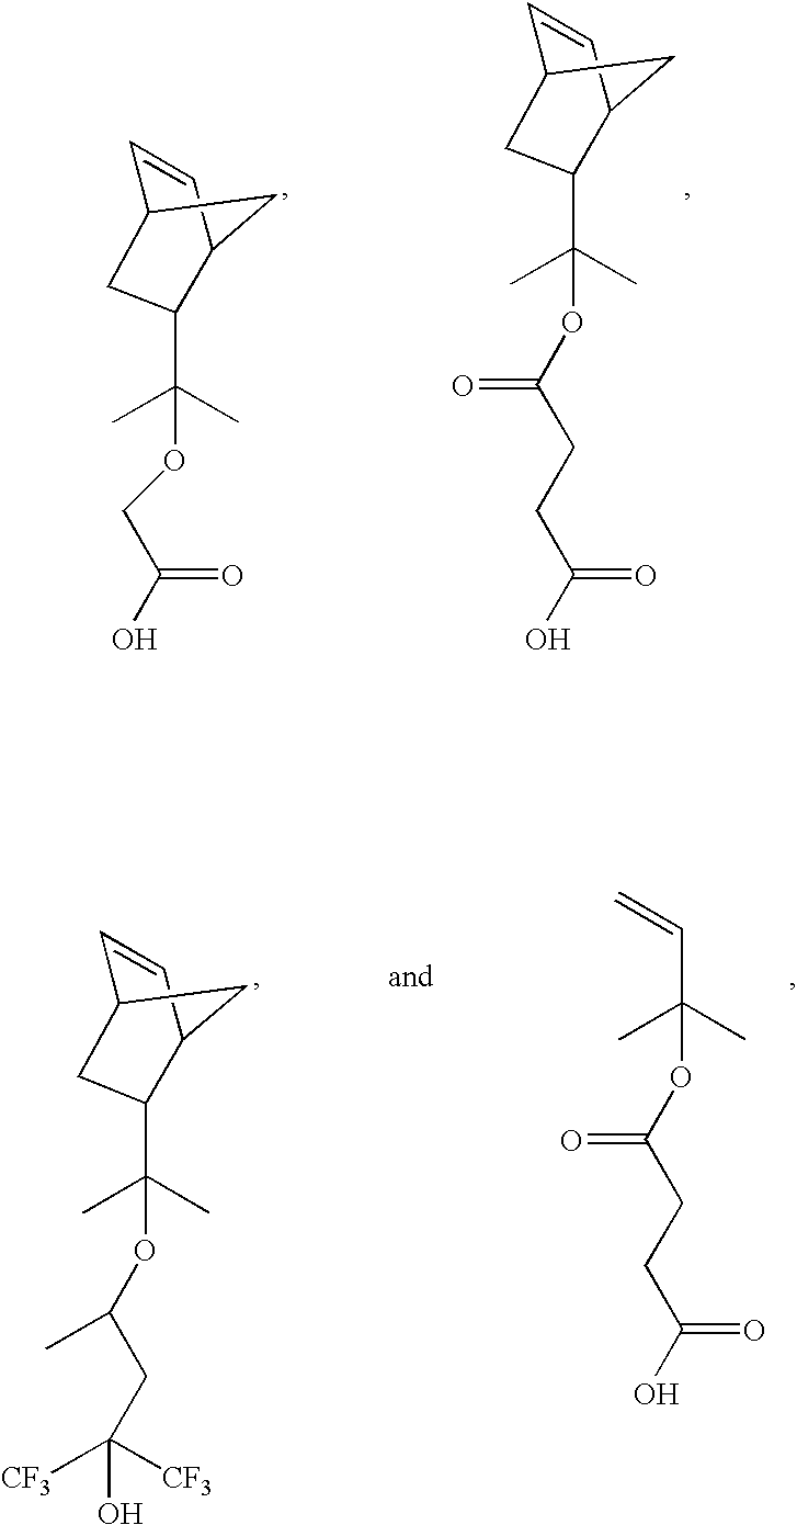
C(C1CC2C=CC1C2)(C)(C)OC(=O)CCC(O)=O.C(C1CC2C=CC1C2)(C)(C)OCC(O)=O.C(C1CC2C=CC1C2)(OC(CC(O)([CF3])[CF3])C)(C)C.C(C=C)(C)(C)OC(=O)CCC(O)=O
